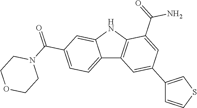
C12=CC=C(C(=O)N3CCOCC3)C=C1NC1=C2C=C(C2=CSC=C2)C=C1C(=O)N
